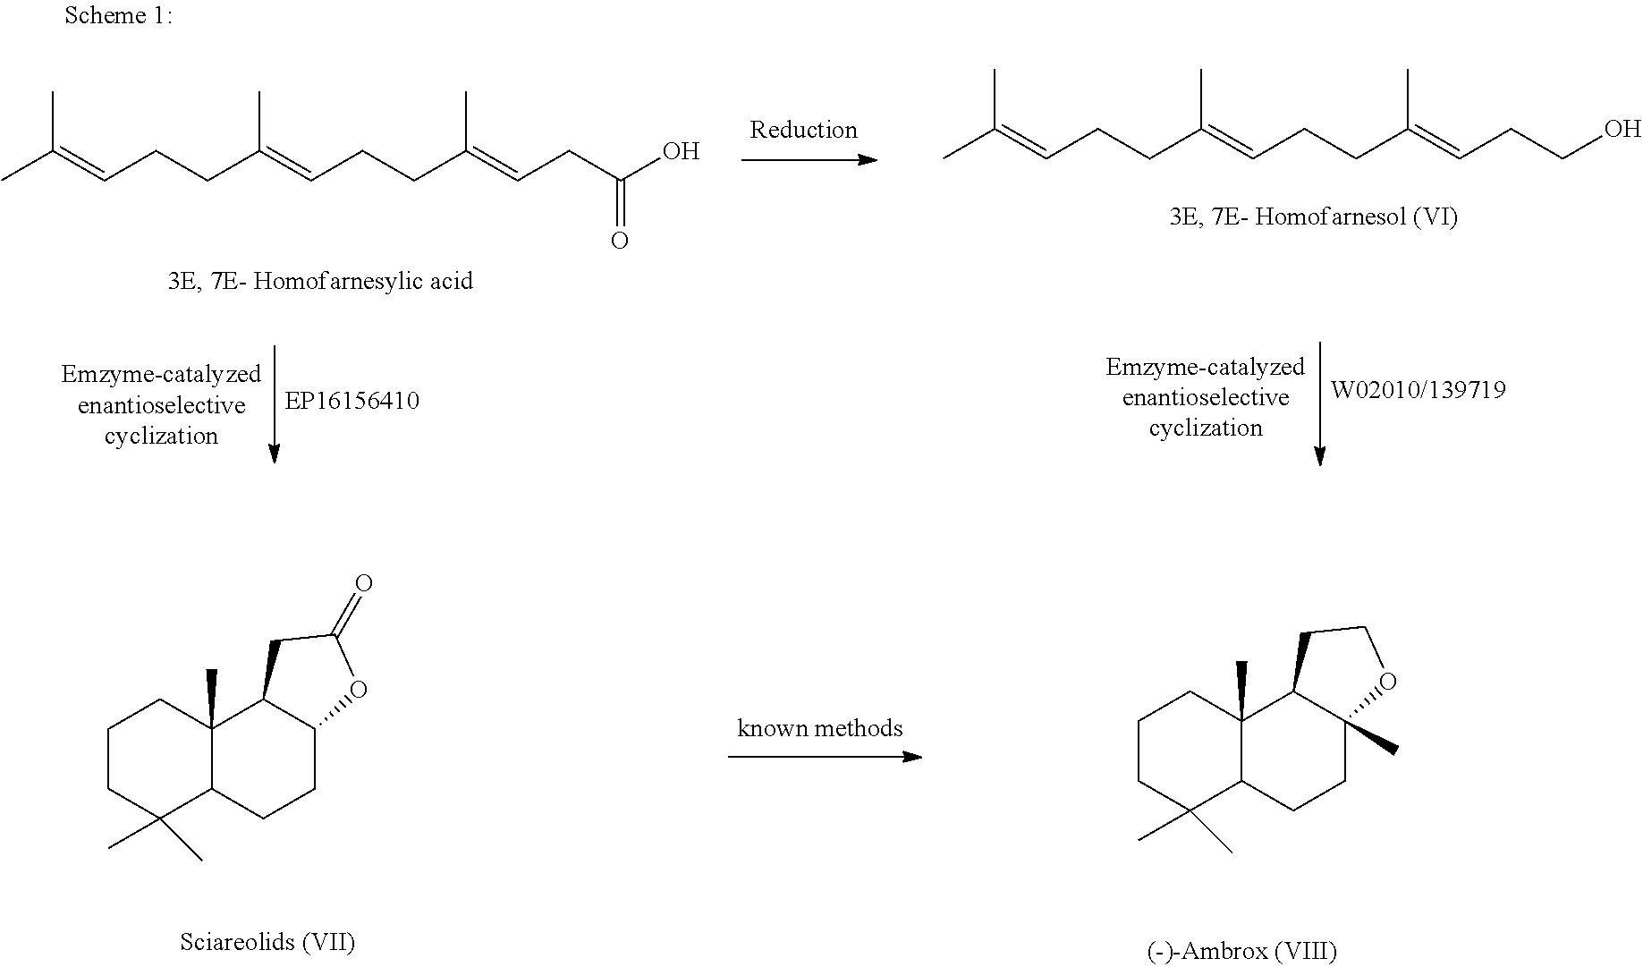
C1CC(C)(C)C2C(C)(C1)C1C(CC2)OC(=O)C1.C1CC(C)(C)C2C(C)(C1)C1C(C)(CC2)OCC1.CC(=CCCC(=CCCC(=CCCO)C)C)C.CC(=CCCC(=CCCC(=CCC(O)=O)C)C)C
